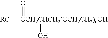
[RC][OCH2CHCH2(OCH2CH2)nOH](=O)O
